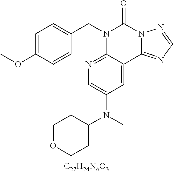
C1=C(OC)C=CC(CN2C3=NC=C(N(C)C4CCOCC4)C=C3C3=NC=NN3C2=O)=C1.[C22H24N6O3]
